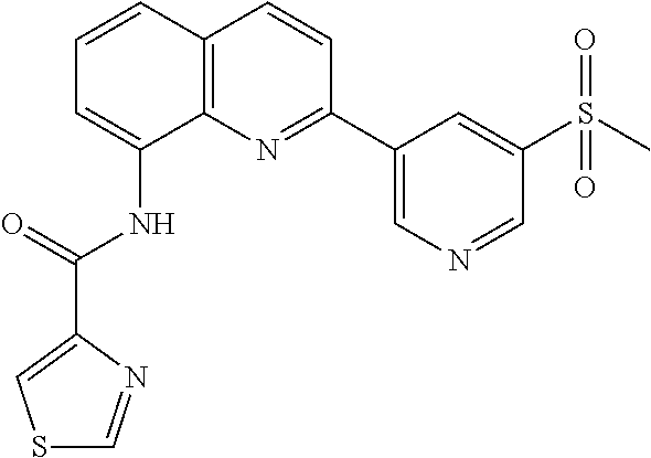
C1=CC2=C(C(NC(C3=CSC=N3)=O)=C1)N=C(C1=CN=CC(S(C)(=O)=O)=C1)C=C2
